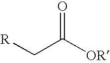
[R]CC([OR])=O
